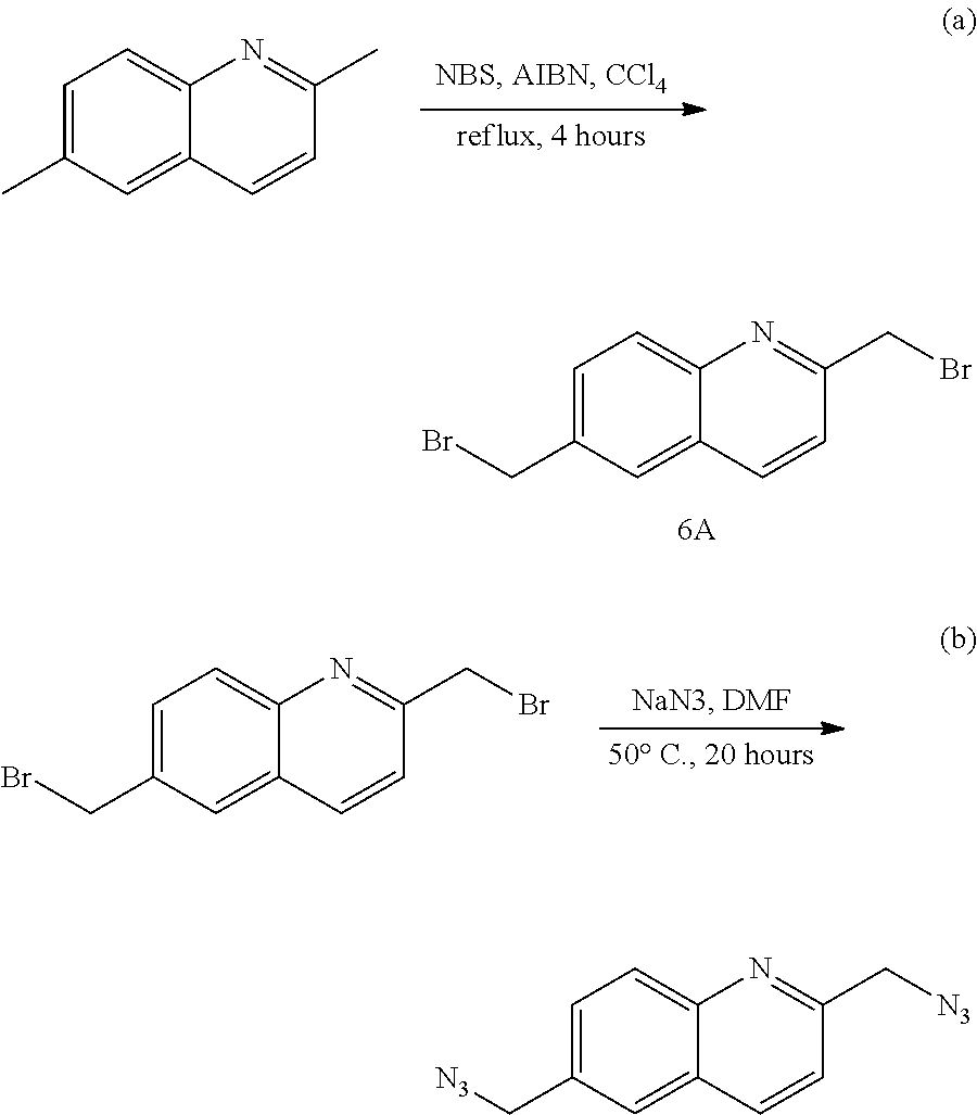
C1=C(C)C=C2C(=C1)N=C(C)C=C2.C1=C(CBr)C=C2C(=C1)N=C(CBr)C=C2.C1=C(CBr)C=C2C(=C1)N=C(CBr)C=C2.C1=C(C[N3])C=C2C(=C1)N=C(C[N3])C=C2
